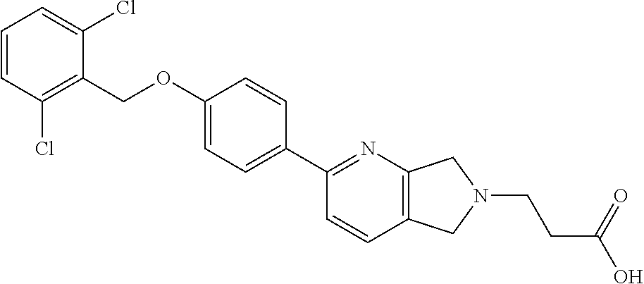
C1=CC(Cl)=C(COC2=CC=C(C3=NC4=C(C=C3)CN(CCC(O)=O)C4)C=C2)C(Cl)=C1
